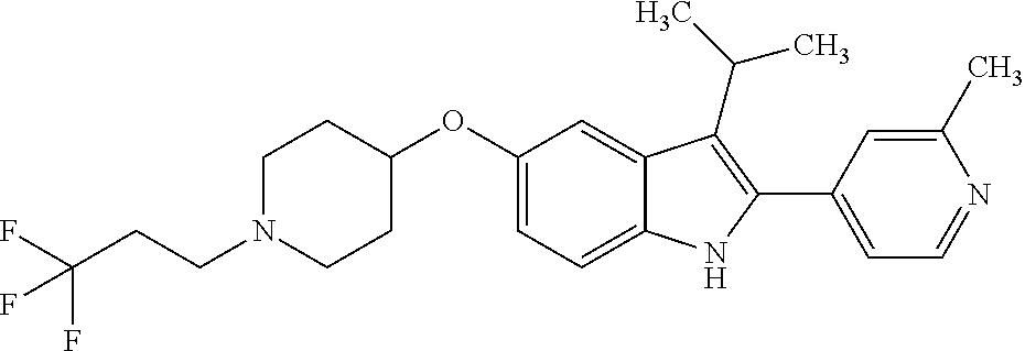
C1(OC2=CC=C3C(=C2)C(C(C)C)=C(C2=CC=NC(C)=C2)N3)CCN(CCC(F)(F)F)CC1
